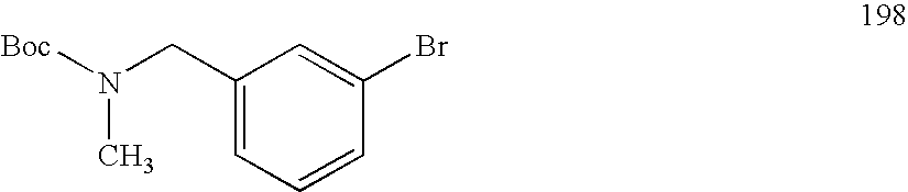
C1(CN(C)[Boc])=CC=CC(Br)=C1
